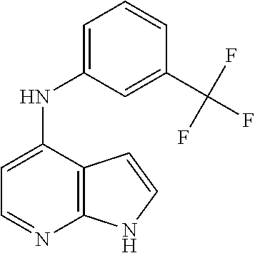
C1=C(NC2=CC=CC(C(F)(F)F)=C2)C2=C(N=C1)NC=C2
